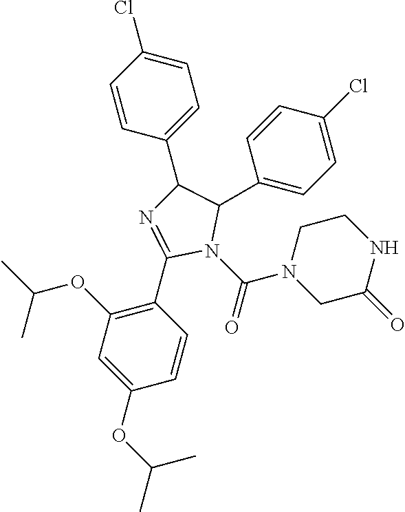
N1(C(=O)N2CC(=O)NCC2)C(C2=CC=C(Cl)C=C2)C(C2=CC=C(Cl)C=C2)N=C1C1=C(OC(C)C)C=C(OC(C)C)C=C1
